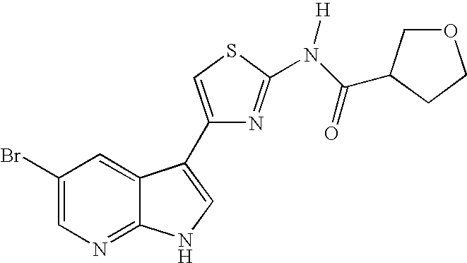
C1(C(N(C2=NC(C3=CNC4=NC=C(Br)C=C43)=CS2)[H])=O)COCC1
